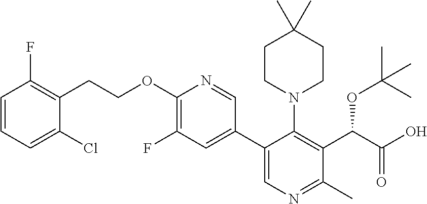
C1CN(C2=C(C(C(O)=O)OC(C)(C)C)C(C)=NC=C2C2=CC(F)=C(OCCC3=C(F)C=CC=C3Cl)N=C2)CCC1(C)C
